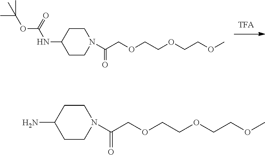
C(COCCOCCOC)(=O)N1CCC(NC(OC(C)(C)C)=O)CC1.C(COCCOCCOC)(=O)N1CCC(N)CC1
